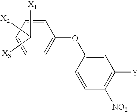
C1=C(OC2=CC([Y])=C([NO2])C=C2)C=CC=C1.[X2]C([X3])[X1]
